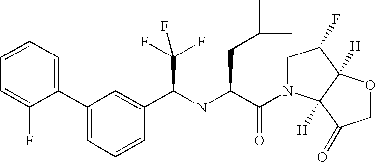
C1=CC=C(C2=CC=CC(C(NC(C(=O)N3CC(F)C4([H])C3([H])C(=O)CO4)CC(C)C)C(F)(F)F)=C2)C(F)=C1
